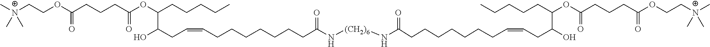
C[N+](CCOC(CCCC(OC(CCCCC)C(CC=CCCCCCCCC(N[(CH2)6]NC(=O)CCCCCCCC=CCC(O)C(CCCCC)OC(CCCC(OCC[N+](C)(C)C)=O)=O)=O)O)=O)=O)(C)C
